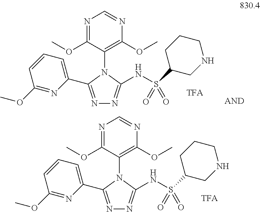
N1=C(OC)C(N2C(C3=CC=CC(OC)=N3)=NN=C2NS(C2CNCCC2)(=O)=O)=C(OC)N=C1.N1=C(OC)C(N2C(C3=CC=CC(OC)=N3)=NN=C2NS(C2CNCCC2)(=O)=O)=C(OC)N=C1
